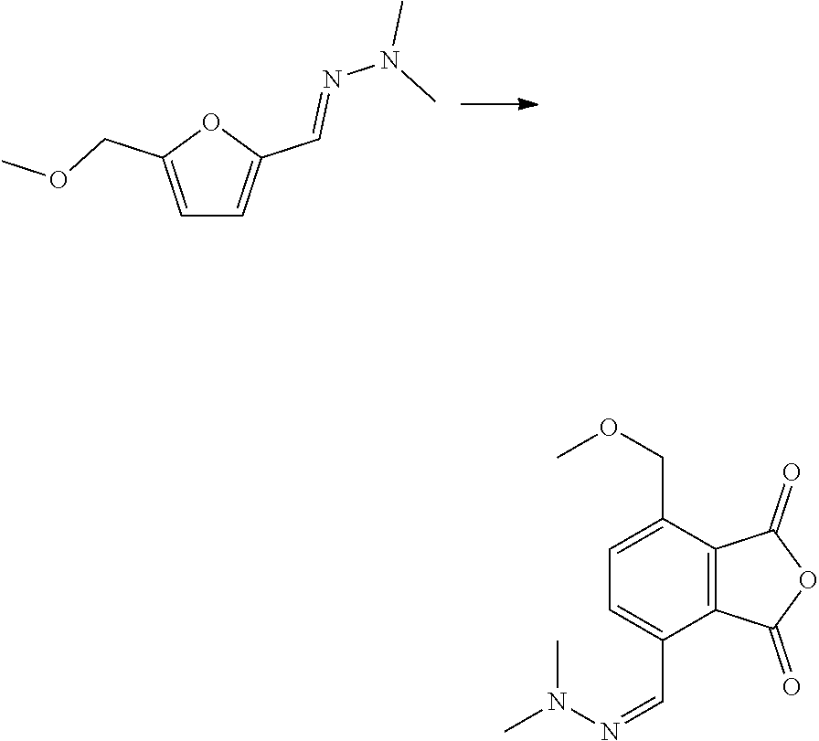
C1=C(COC)OC(C=NN(C)C)=C1.C1=C(COC)C2=C(C(C=NN(C)C)=C1)C(=O)OC2=O
